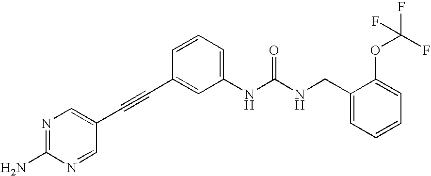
N1=C(N)N=CC(C#CC2=CC(NC(NCC3=CC=CC=C3OC(F)(F)F)=O)=CC=C2)=C1
